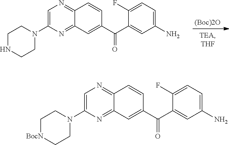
[(Boc)2O].C1=C(N2CCNCC2)N=C2C(=N1)C=CC(C(C1=CC(N)=CC=C1F)=O)=C2.C1=C(N2CC[BocN]CC2)N=C2C(=N1)C=CC(C(C1=CC(N)=CC=C1F)=O)=C2
